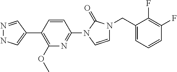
N1=CC(C2=C(OC)N=C(N3C=CN(CC4=CC=CC(F)=C4F)C3=O)C=C2)=CN1
